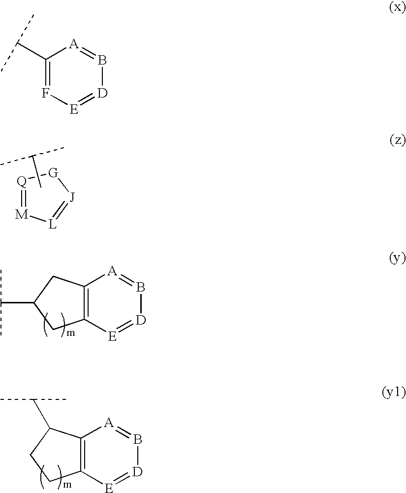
[M]1=[Q][G][J]=[L]1.CC(C)C.C12=C([E]=[D]B=[A]1)CC(C(C)C)C2.C12=C([E]=[D]B=[A]1)CCC2C(C)C.C1(C(C)C)=F[E]=[D]B=[A]1
